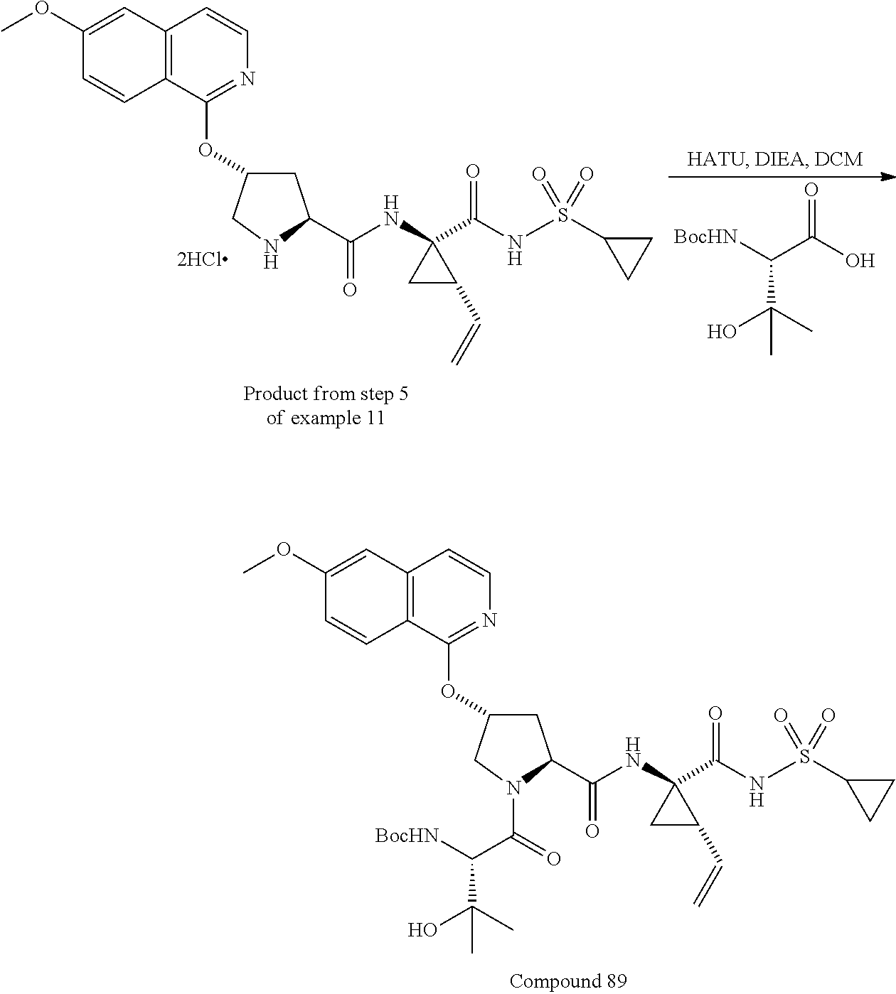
C1(OC)=CC2=C(C=C1)C(OC1CC(C(NC3(C(NS(C4CC4)(=O)=O)=O)CC3C=C)=O)N(C(C(C(O)(C)C)[BocHN])=O)C1)=NC=C2.C1(OC)=CC2=C(C=C1)C(OC1CC(C(NC3(C(NS(C4CC4)(=O)=O)=O)CC3C=C)=O)NC1)=NC=C2.[2HCl].[BocHN]C(C(O)=O)C(O)(C)C
